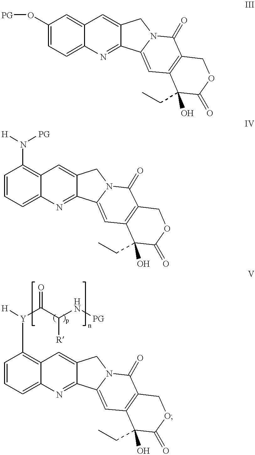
C1(O[PG])=CC=C2C(=C1)C=C1C(=N2)C2=CC3=C(C(=O)N2C1)COC(=O)C3(O)CC.C1=CC=C2C(=C1N([H])[PG])C=C1C(=N2)C2=CC3=C(C(=O)N2C1)COC(=O)C3(O)CC.C1=CC=C2C(=C1[Y]([H])C(C(N[PG])[R])=O)C=C1C(=N2)C2=CC3=C(C(=O)N2C1)COC(=O)C3(O)CC
